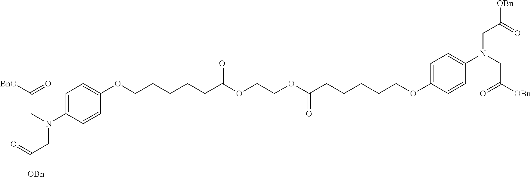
C1=C(N(CC([BnO])=O)CC([OBn])=O)C=CC(OCCCCCC(OCCOC(CCCCCOC2=CC=C(N(CC([OBn])=O)CC([OBn])=O)C=C2)=O)=O)=C1
